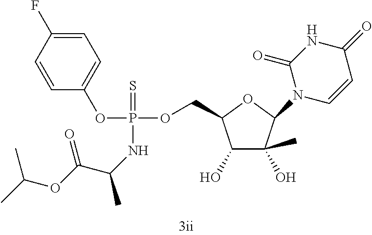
C1=CC(F)=CC=C1OP(OCC1C(O)C(O)(C)C(N2C=CC(=O)NC2=O)O1)(=S)NC(C)C(OC(C)C)=O
